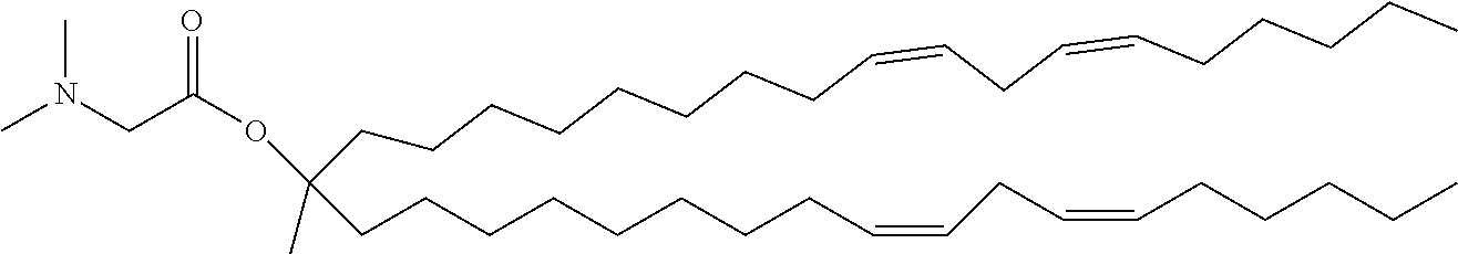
C(CCCCCCCCC=CCC=CCCCCC)(CCCCCCCCC=CCC=CCCCCC)(C)OC(=O)CN(C)C
